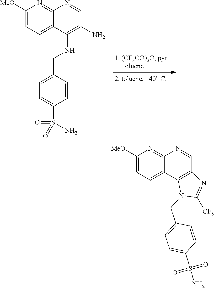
C1([MeO])=CC=C2C(=N1)N=CC1=C2N(CC2=CC=C(S(N)(=O)=O)C=C2)C([CF3])=N1.C1([MeO])=CC=C2C(=N1)N=CC(N)=C2NCC1=CC=C(S(=O)(N)=O)C=C1
